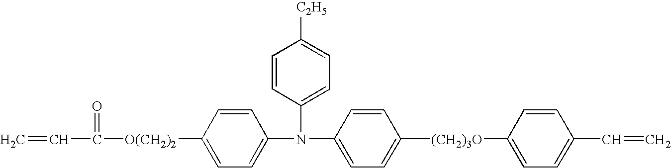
N(C1=CC=C([(CH2)3O]C2=CC=C(C=C)C=C2)C=C1)(C1=CC=C([C2H5])C=C1)C1=CC=C([O(CH2)2]C(=O)C=C)C=C1
